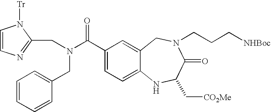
C1=CN=C(CN(CC2=CC=CC=C2)C(=O)C2=CC=C3C(=C2)CN(CCC[NHBoc])C(=O)C(C[CO2Me])N3)N1[Tr]
